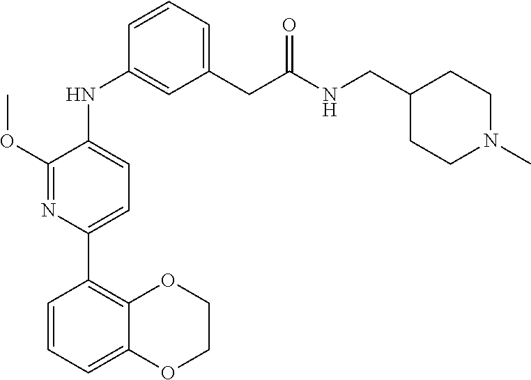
C1(NC2=CC(CC(=O)NCC3CCN(C)CC3)=CC=C2)=CC=C(C2=C3OCCOC3=CC=C2)N=C1OC
